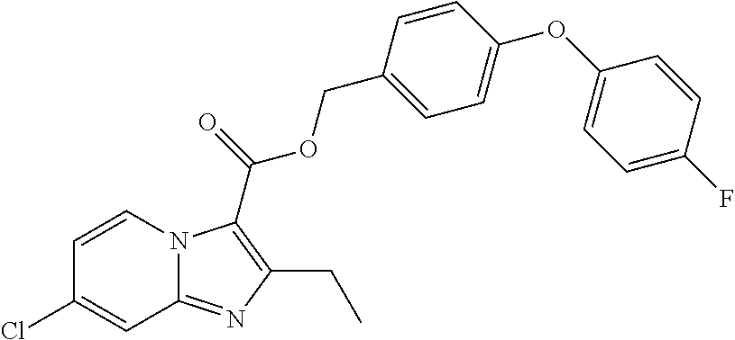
C1=CN2C(=NC(CC)=C2C(=O)OCC2=CC=C(OC3=CC=C(F)C=C3)C=C2)C=C1Cl
